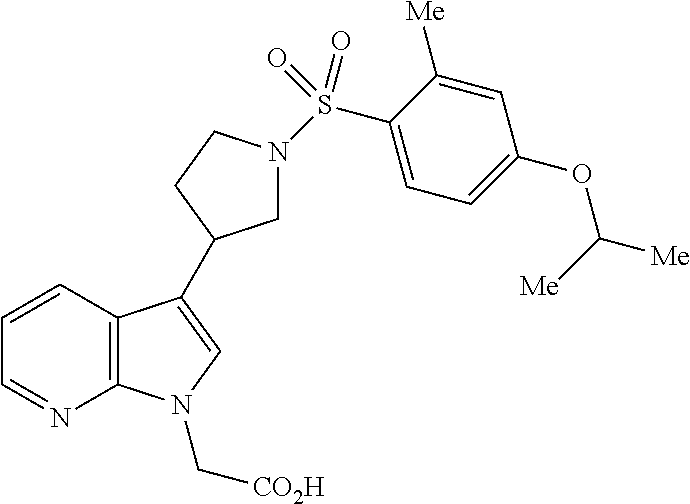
C12=C(C=CC=N1)C(C1CN(S(C3=CC=C(OC([Me])[Me])C=C3[Me])(=O)=O)CC1)=CN2C[CO2H]
